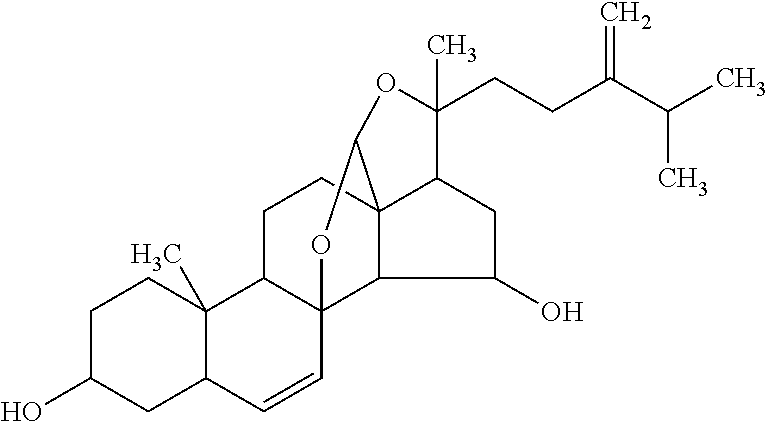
C1C(O)CC2C(C)(C1)C1C3(C=C2)C2C4(CC1)C(CC2O)C(CCC(C(C)C)=C)(C)OC4O3
